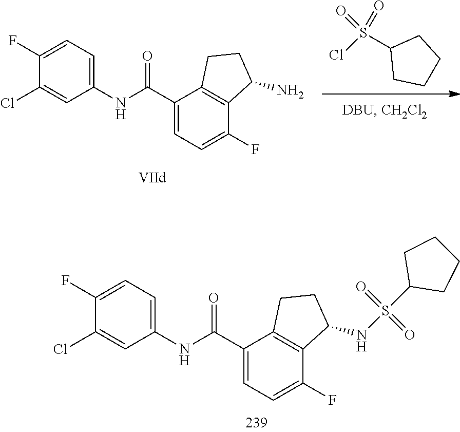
C1(Cl)=CC(NC(C2=CC=C(F)C3=C2CCC3NS(=O)(=O)C2CCCC2)=O)=CC=C1F.S(Cl)(=O)(=O)C1CCCC1.C1(Cl)=CC(NC(C2=CC=C(F)C3=C2CCC3N)=O)=CC=C1F
